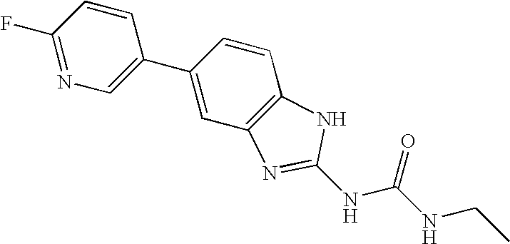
C1(F)=NC=C(C2=CC3=C(C=C2)NC(NC(NCC)=O)=N3)C=C1
